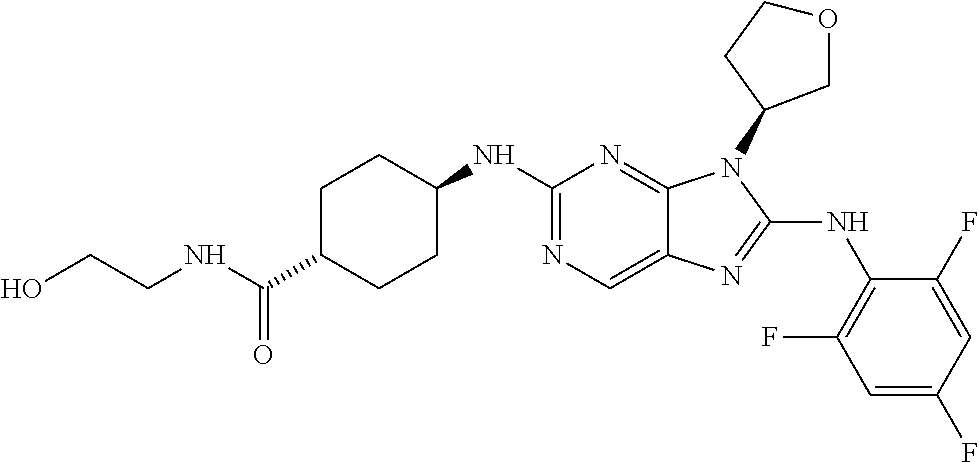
N1=C(NC2=C(F)C=C(F)C=C2F)N(C2COCC2)C2=NC(NC3CCC(C(NCCO)=O)CC3)=NC=C12
